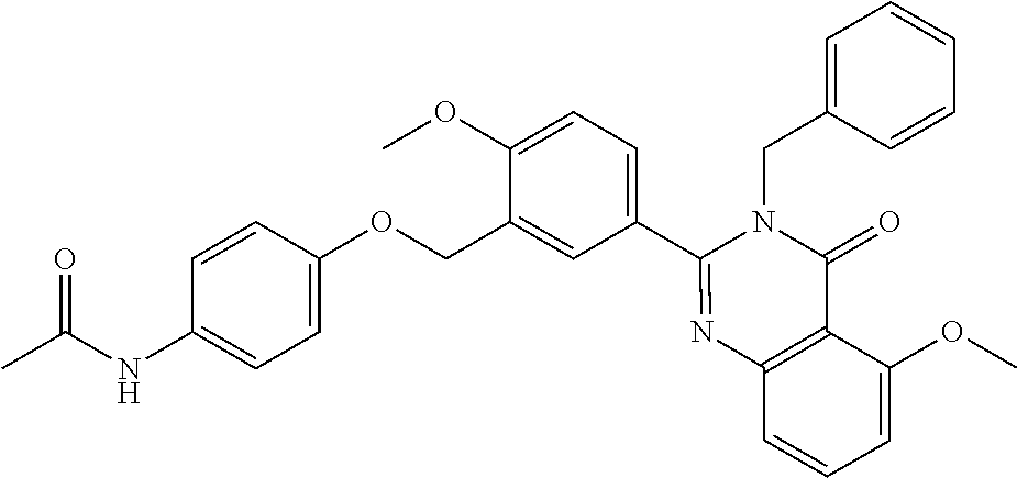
C1=C(NC(C)=O)C=CC(OCC2=CC(C3=NC4=C(C(=O)N3CC3=CC=CC=C3)C(OC)=CC=C4)=CC=C2OC)=C1
